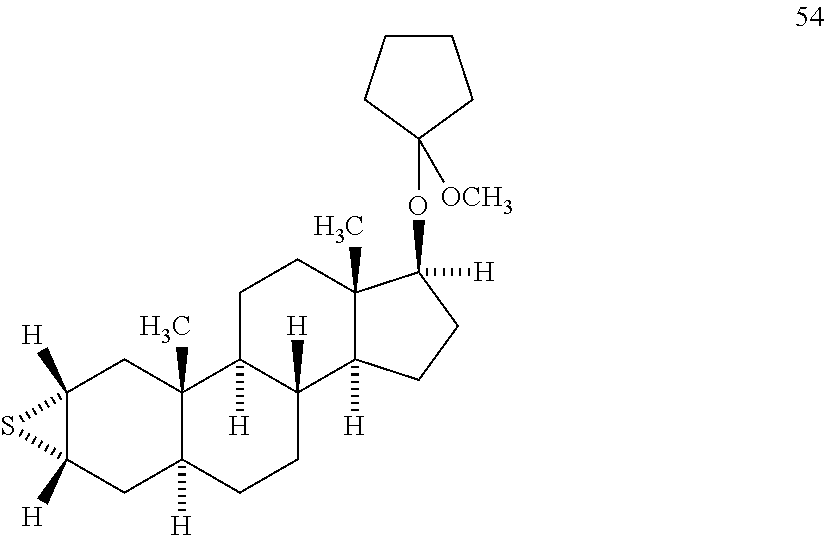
C12([H])C([H])(CC3([H])C(C)(C1)C1([H])C([H])(CC3)C3([H])C(C)(CC1)C(OC1([OCH3])CCCC1)([H])CC3)S2
